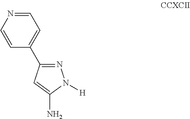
C1(C2=NN([H])C(N)=C2)=CC=NC=C1
